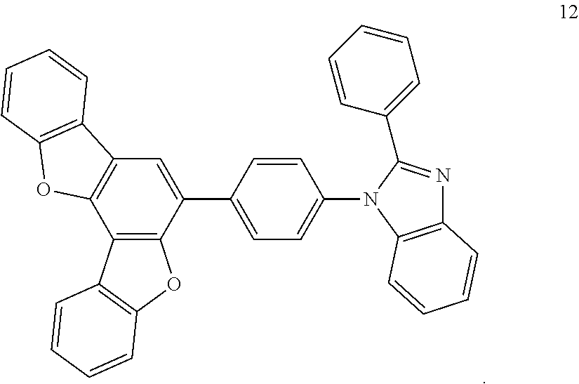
C12=C(C(C3=CC=C(N4C5=C(N=C4C4=CC=CC=C4)C=CC=C5)C=C3)=CC3=C1OC1=C3C=CC=C1)OC1=C2C=CC=C1
